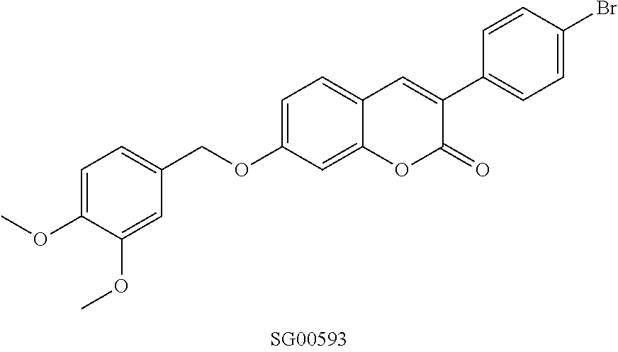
O(C1=CC=C2C(=C1)OC(=O)C(C1=CC=C(Br)C=C1)=C2)CC1=CC=C(OC)C(OC)=C1
